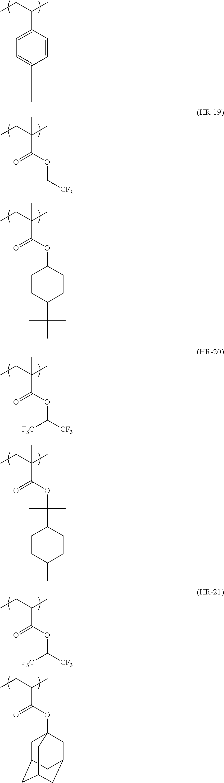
CCC(C)C1=CC=C(C(C)(C)C)C=C1.CCC(C)(C)C(OC[CF3])=O.CCC(C)(C)C(OC([CF3])[F3C])=O.CCC(C)(C)C(OC(C)(C)C1CCC(C)CC1)=O.CCC(C)(C)C(OC1CCC(C(C)(C)C)CC1)=O.CCC(C)C(OC([CF3])[F3C])=O.CCC(C)C(OC12CC3CC(CC(C1)C3)C2)=O
